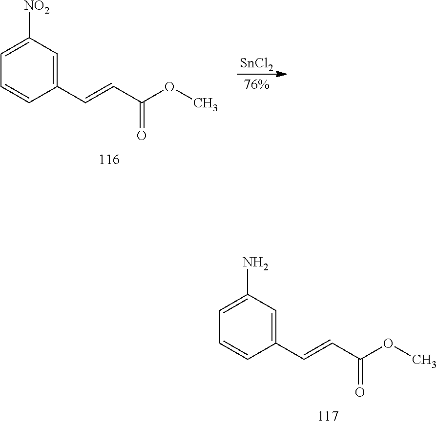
C1(N)=CC=CC(C=CC(OC)=O)=C1.C1([NO2])=CC=CC(C=CC(OC)=O)=C1.[SnCl2]
